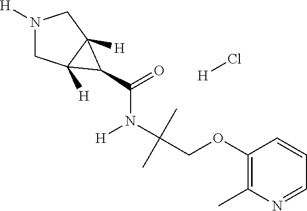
N1([H])CC2([H])C([H])(C1)C2C(=O)N([H])C(COC1=C(C)N=CC=C1)(C)C.Cl[H]
